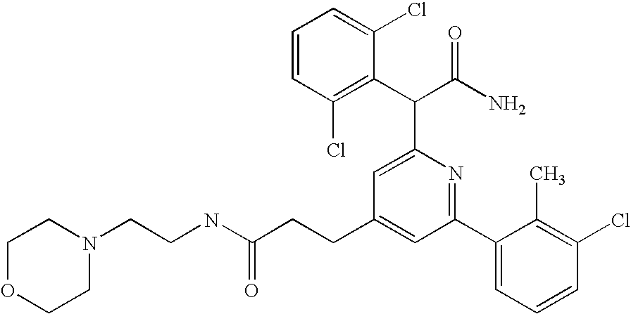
C(C1=CC(C2=CC=CC(Cl)=C2C)=NC(C(C(N)=O)C2=C(Cl)C=CC=C2Cl)=C1)CC(NCCN1CCOCC1)=O
